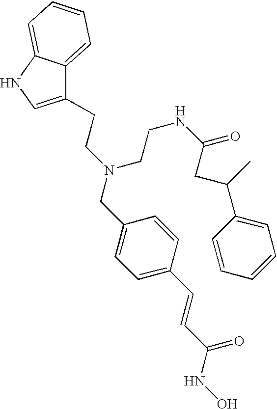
C1(CCN(CCNC(CC(C)C2=CC=CC=C2)=O)CC2=CC=C(C=CC(NO)=O)C=C2)=CNC2=CC=CC=C12
